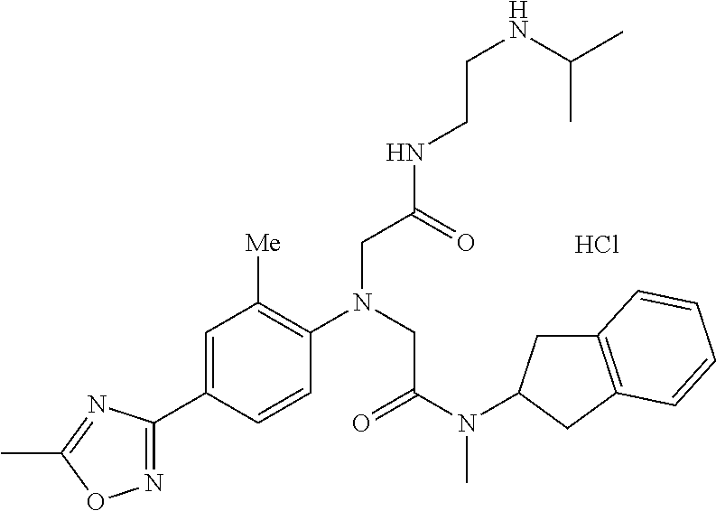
Cl.C1=CC(C2=NOC(C)=N2)=CC([Me])=C1N(CC(NCCNC(C)C)=O)CC(N(C)C1CC2=C(C1)C=CC=C2)=O
